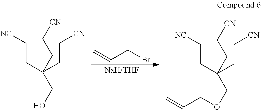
[NaH/THF].BrCC=C.C(CC[NC])(CC[CN])(CC[CN])CO.C(CC[NC])(CC[CN])(CC[CN])COCC=C
